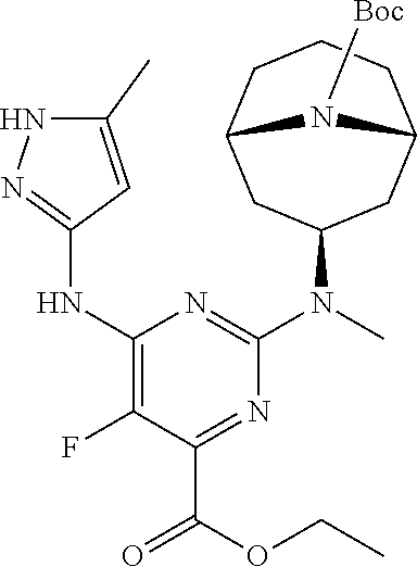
C1(NC2=NNC(C)=C2)=C(F)C(C(=O)OCC)=NC(N(C)C2CC3CCCC(C2)N3[Boc])=N1
